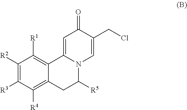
C1([R2])=C([R3])C([R4])=C2C(=C1[R1])C1=CC(=O)C(CCl)=CN1C([R5])C2
